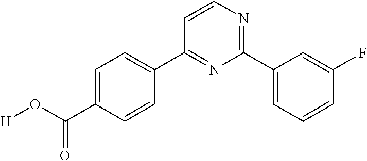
C1=C(C(O[H])=O)C=CC(C2=NC(C3=CC=CC(F)=C3)=NC=C2)=C1
